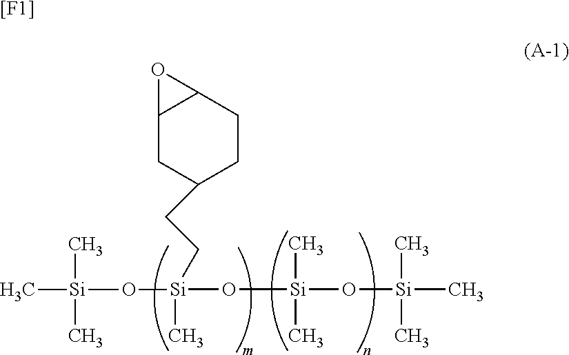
C12CC(CC[Si](C)(O[Si](C)(C)O[Si](C)(C)C)O[Si](C)(C)C)CCC1O2.[[F1]]
